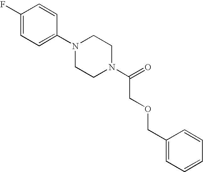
C1(F)=CC=C(N2CCN(C(=O)COCC3=CC=CC=C3)CC2)C=C1
